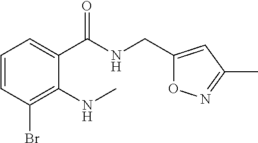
C1=CC(Br)=C(NC)C(C(NCC2=CC(C)=NO2)=O)=C1
